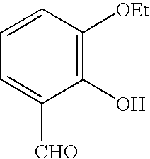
C1(O)=C([OEt])C=CC=C1[CHO]
